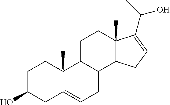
C1C2=CCC3C(C2(C)CCC1O)CCC1(C)C3CC=C1C(C)O
